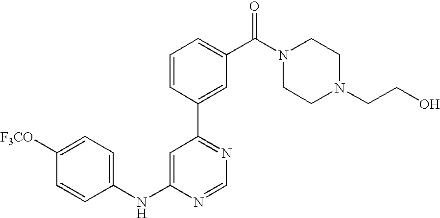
C1(NC2=CC(C3=CC(C(N4CCN(CCO)CC4)=O)=CC=C3)=NC=N2)=CC=C([F3CO])C=C1
